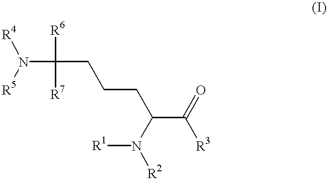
N(C([R6])([R7])CCCC(C([R3])=O)N([R1])[R2])([R5])[R4]
